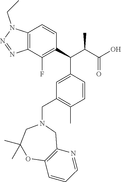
C12=C(C(F)=C(C(C3=CC(CN4CC(C)(C)OC5=C(C4)N=CC=C5)=C(C)C=C3)C(C(O)=O)C)C=C1)N=NN2CC
